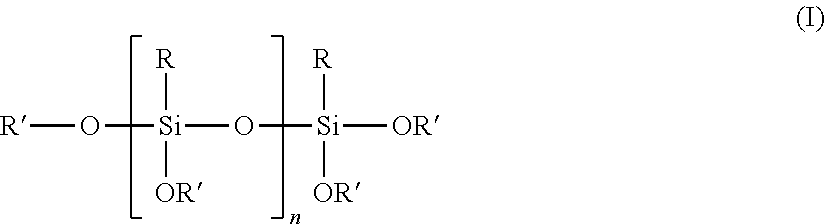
[R]O[Si]([R])([OR])O[Si]([R])([OR])[OR]
